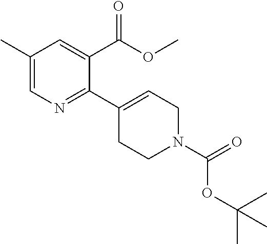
C1(C)=CN=C(C2=CCN(C(=O)OC(C)(C)C)CC2)C(C(OC)=O)=C1
